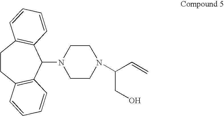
C1CC2=C(C(N3CCN(C(C=C)CO)CC3)C3=C1C=CC=C3)C=CC=C2
